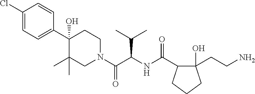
C1(Cl)=CC=C(C2(O)C(C)(C)CN(C(C(NC(C3C(CCN)(O)CCC3)=O)C(C)C)=O)CC2)C=C1
